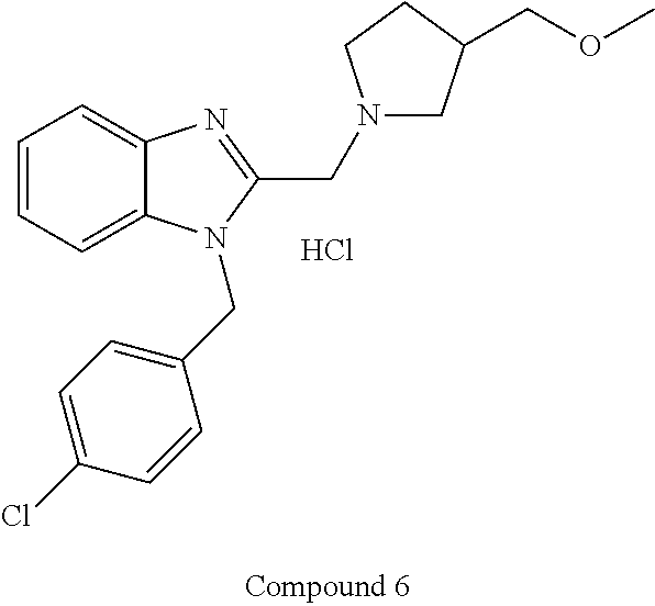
C1=CC=C2C(=C1)N=C(CN1CC(COC)CC1)N2CC1=CC=C(Cl)C=C1.Cl
